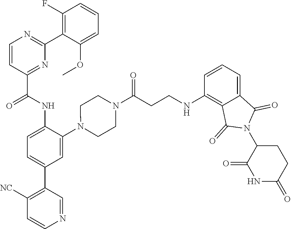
C1=CC(C(NC2=CC=C(C3=C([NC])C=CN=C3)C=C2N2CCN(C(CCNC3=C4C(=CC=C3)C(=O)N(C3C(=O)NC(=O)CC3)C4=O)=O)CC2)=O)=NC(C2=C(F)C=CC=C2OC)=N1
